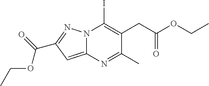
N12C(=CC(C(=O)OCC)=N1)N=C(C)C(CC(OCC)=O)=C2I
